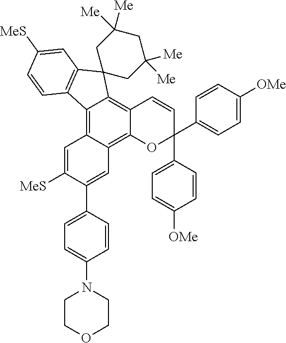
C12=C3C(=C4C(=C1C1(C5=C2C=CC([MeS])=C5)CC([Me])([Me])CC([Me])([Me])C1)C=CC(C1=CC=C([OMe])C=C1)(C1=CC=C([OMe])C=C1)O4)C=C(C1=CC=C(N2CCOCC2)C=C1)C([MeS])=C3
